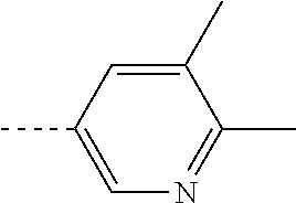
C1(C)=CC(C)=CN=C1C
